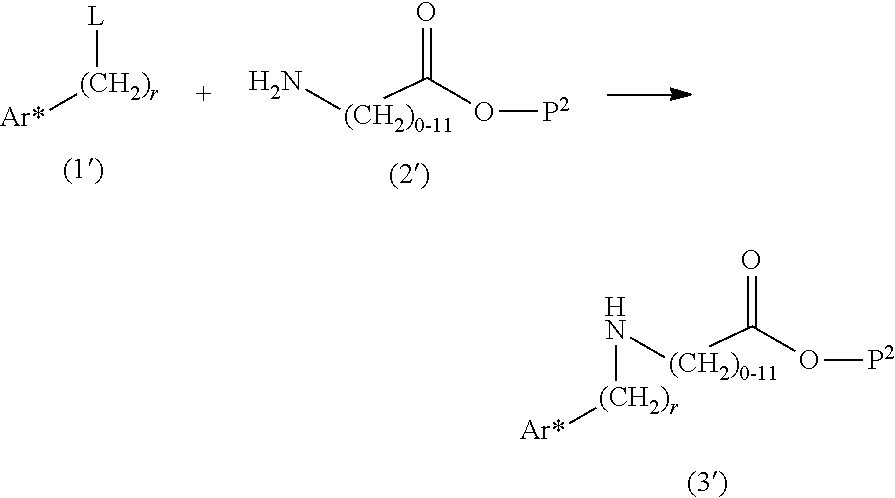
[Ar*][(CH2)r][L].N[(CH2)0-11]C(O[P2])=O.N([(CH2)0-11]C(=O)O[P2])[(CH2)r][Ar*]
